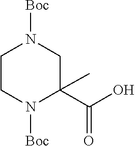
N1([Boc])C(C(=O)O)(C)CN([Boc])CC1
